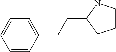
C1=CC(CCC2CCCN2)=CC=C1
